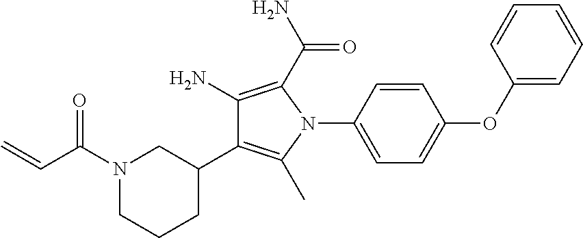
N1(C(C=C)=O)CCCC(C2=C(C)N(C3=CC=C(OC4=CC=CC=C4)C=C3)C(C(=O)N)=C2N)C1
